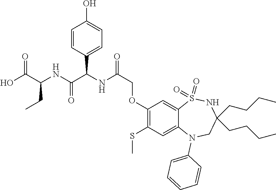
C1=CC(C(NC(COC2=C(SC)C=C3C(=C2)S(=O)(=O)NC(CCCC)(CCCC)CN3C2=CC=CC=C2)=O)C(NC(C(O)=O)CC)=O)=CC=C1O
